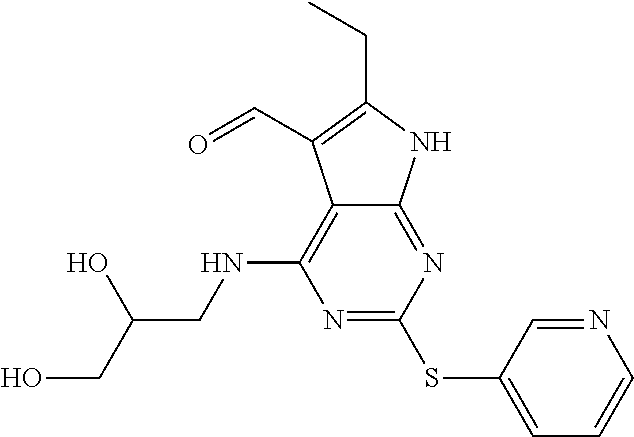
N1=C(SC2=CC=CN=C2)N=C2C(=C1NCC(CO)O)C(C=O)=C(CC)N2
